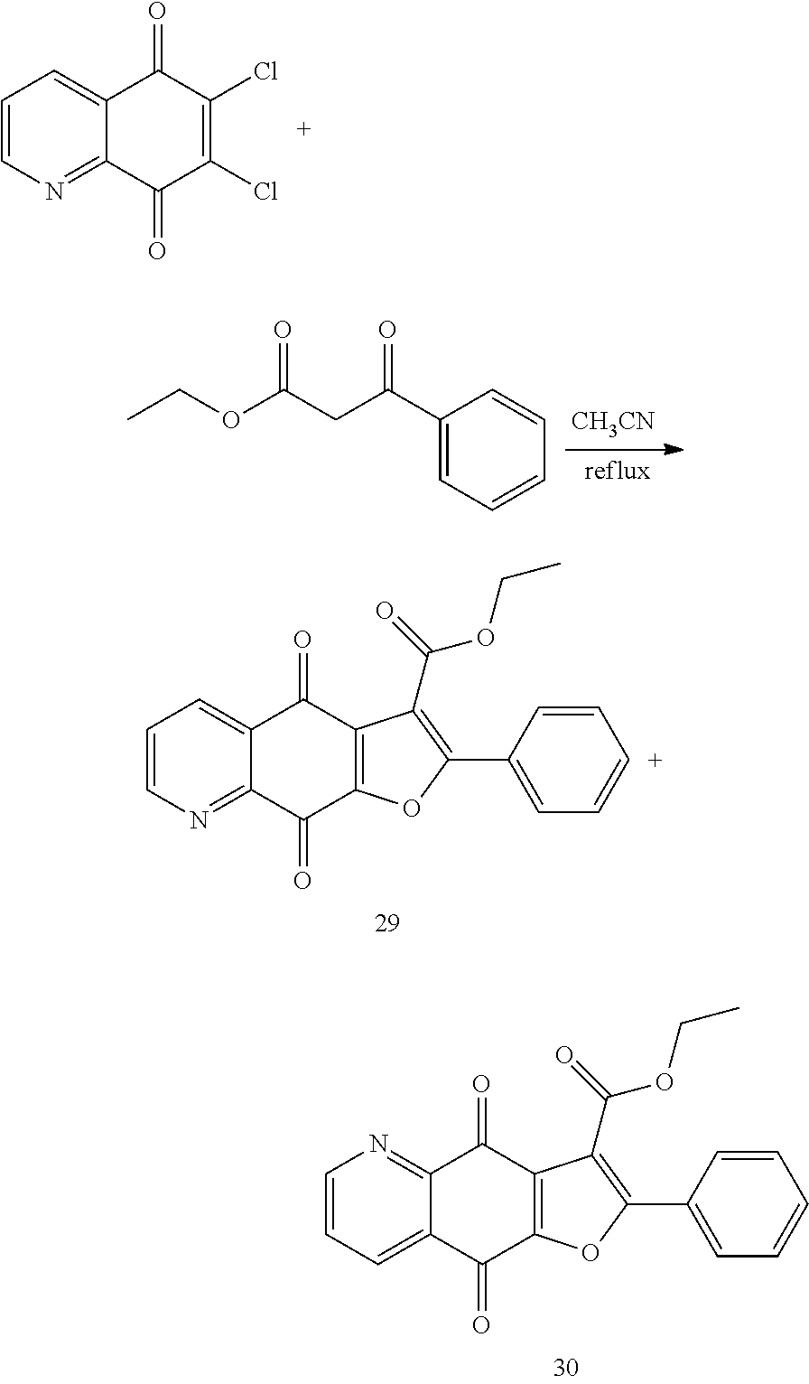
C1=CN=C2C(=C1)C(=O)C(Cl)=C(Cl)C2=O.O=C(CC(C1=CC=CC=C1)=O)OCC.[CH3CN].C1=CN=C2C(=C1)C(=O)C1=C(C2=O)OC(C2=CC=[C+]C=C2)=C1C(=O)OCC.C1=CC=C2C(=N1)C(=O)C1=C(C2=O)OC(C2=CC=CC=C2)=C1C(=O)OCC
